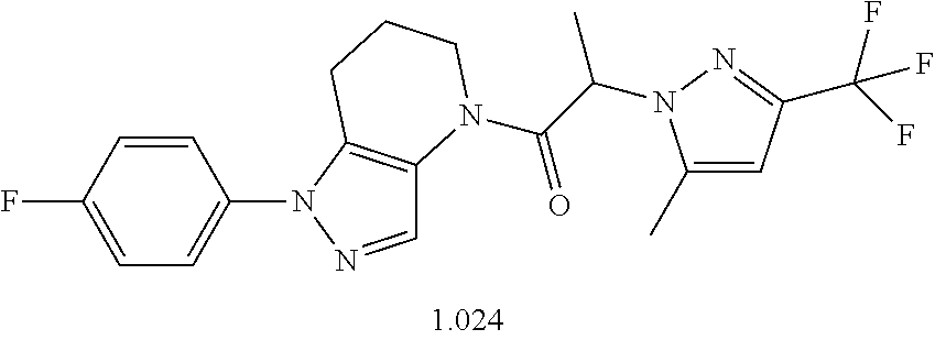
C1=CC(F)=CC=C1N1N=CC2=C1CCCN2C(=O)C(C)N1C(C)=CC(C(F)(F)F)=N1
